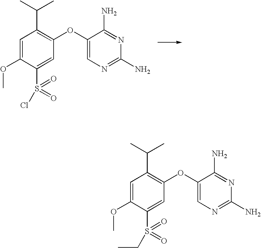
C1=C(OC)C(S(=O)(Cl)=O)=CC(OC2=CN=C(N)N=C2N)=C1C(C)C.C1=C(OC)C(S(=O)(CC)=O)=CC(OC2=CN=C(N)N=C2N)=C1C(C)C
